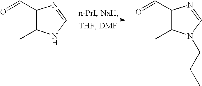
C1(C=O)C(C)NC=N1.C1(C=O)=C(C)N(CCC)C=N1
